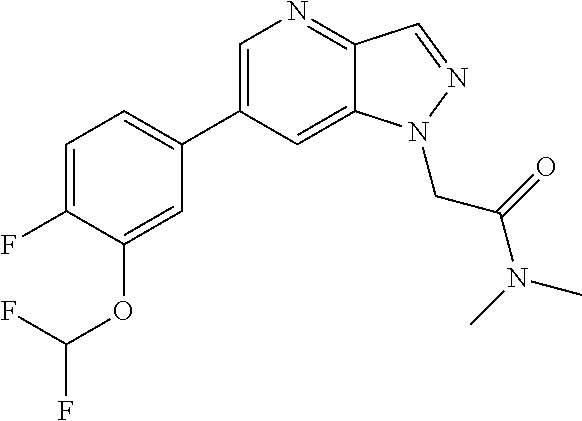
C1=C(C2=CC=C(F)C(OC(F)F)=C2)C=C2C(=N1)C=NN2CC(N(C)C)=O
